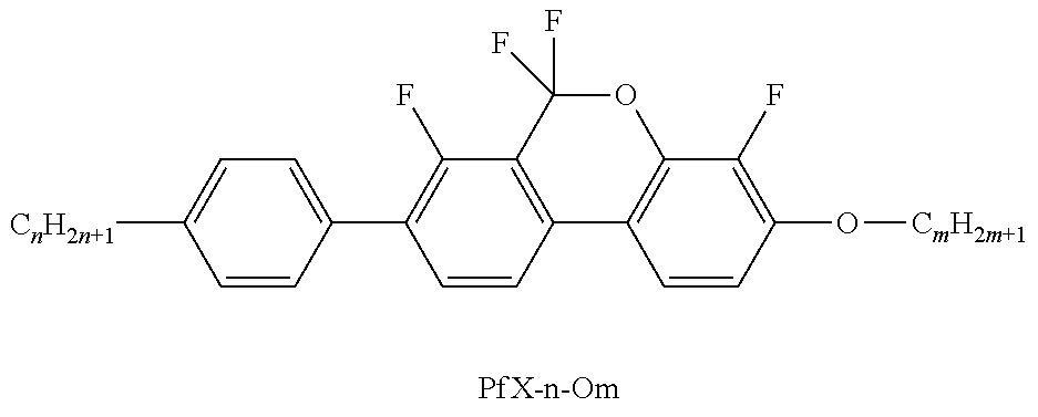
C1=CC(C2=C(F)C3=C(C=C2)C2=C(C(F)=C(O[CmH2m+1])C=C2)OC3(F)F)=CC=C1[CnH2n+1]
